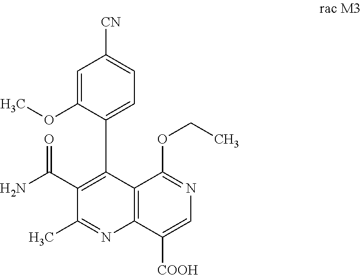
C12=C(C([COOH])=CN=C1OCC)N=C(C)C(C(=O)N)=C2C1=CC=C([CN])C=C1OC
